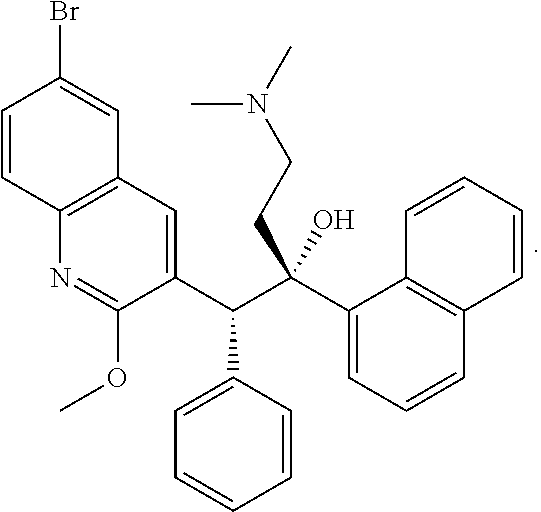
C1(C(C(C2=CC=CC3=C2C=CC=C3)(O)CCN(C)C)C2=CC=CC=C2)=CC2=C(N=C1OC)C=CC(Br)=C2
